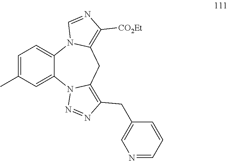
C1=C(C)C=C2C(=C1)N1C(=C([CO2Et])N=C1)CC1=C(CC3=CN=CC=C3)N=NN21
